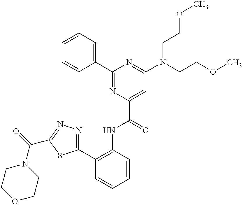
C1=CC=C(C2=NC(C(NC3=C(C4=NN=C(C(N5CCOCC5)=O)S4)C=CC=C3)=O)=CC(N(CCOC)CCOC)=N2)C=C1
